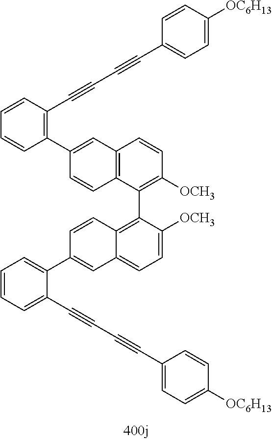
C1(C2=C(C#CC#CC3=CC=C([OC6H13])C=C3)C=CC=C2)=CC2=C(C=C1)C(C1=C3C(=CC=C1[OCH3])C=C(C1=CC=CC=C1C#CC#CC1=CC=C([OC6H13])C=C1)C=C3)=C([OCH3])C=C2
